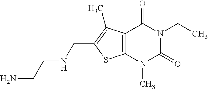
C12=C(N(C)C(=O)N(CC)C1=O)SC(CNCCN)=C2C
